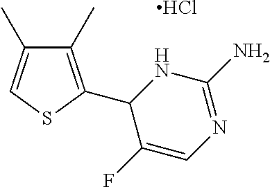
C1(C)=C(C2C(F)=CN=C(N)N2)SC=C1C.Cl
